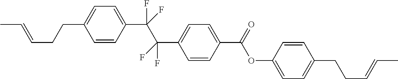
C(=CCCC1=CC=C(C(C(C2=CC=C(C(OC3=CC=C(CCC=CC)C=C3)=O)C=C2)(F)F)(F)F)C=C1)C
